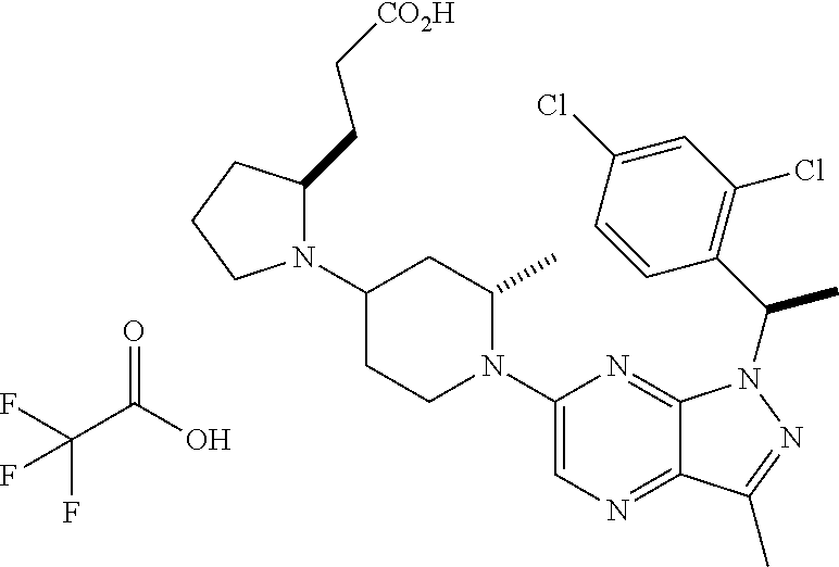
C1=C(Cl)C=CC(C(C)N2C3=NC(N4C(C)CC(N5C(CC[CO2H])CCC5)CC4)=CN=C3C(C)=N2)=C1Cl.OC(C(F)(F)F)=O
